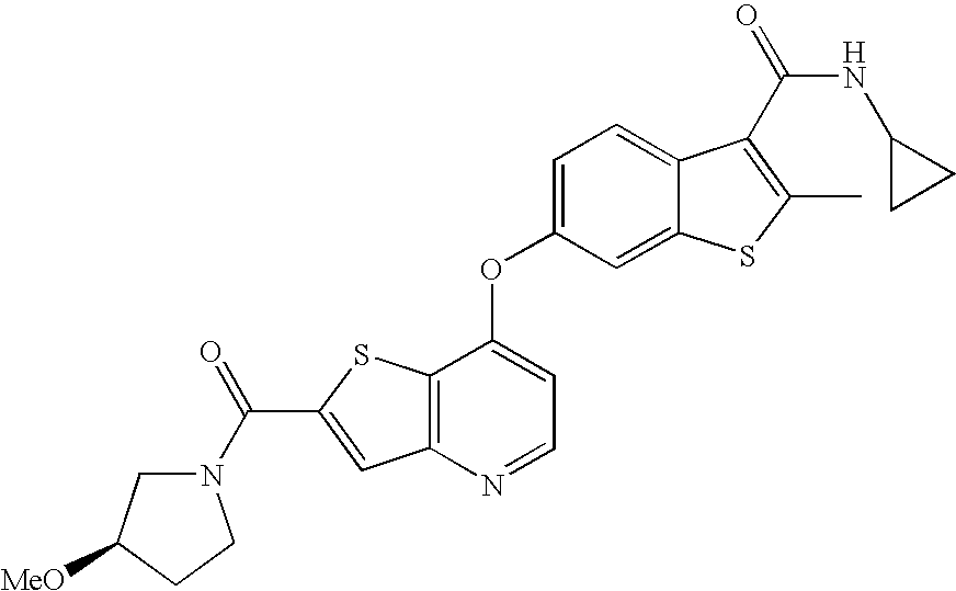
C12=C(N=CC=C1OC1=CC=C3C(=C1)SC(C)=C3C(NC1CC1)=O)C=C(C(N1CC([MeO])CC1)=O)S2
